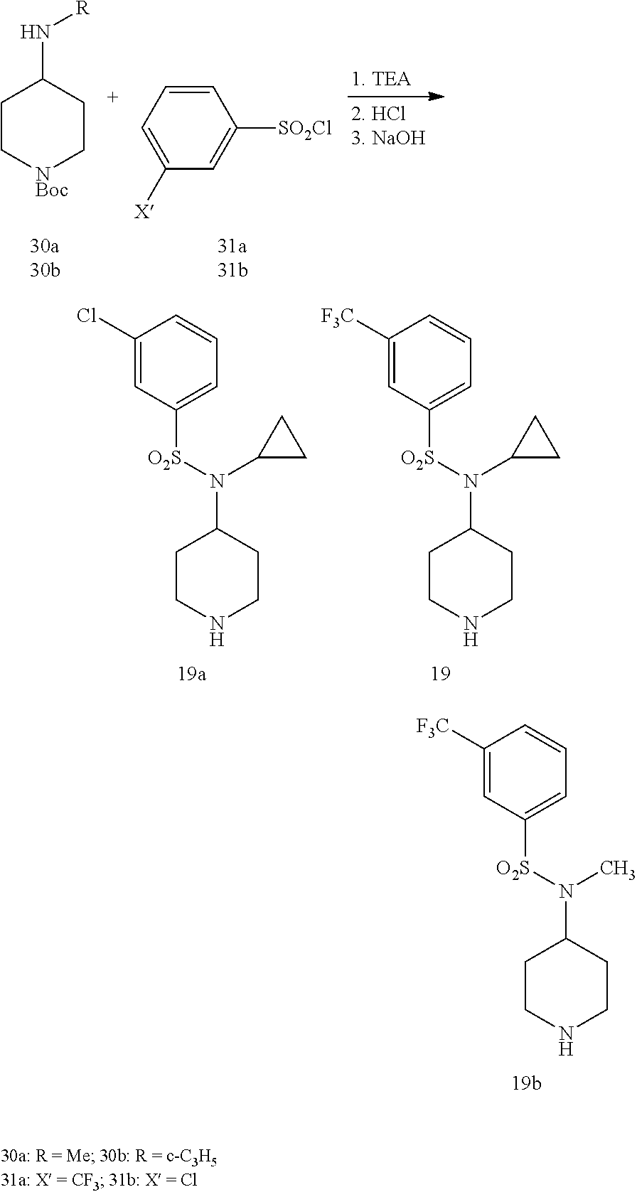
C1=CC([SO2Cl])=CC([X])=C1.C1C[NBoc]CCC1N[R].C1(Cl)=CC([O2S]N(C2CCNCC2)C2CC2)=CC=C1.C1([F3C])=CC([O2S]N(C2CCNCC2)C2CC2)=CC=C1.C1([F3C])=CC([O2S]N(C2CCNCC2)C)=CC=C1
